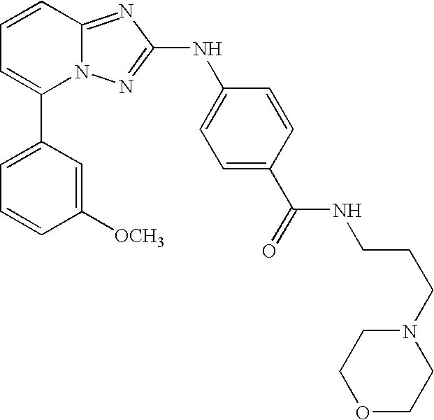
C1(C2=CC=CC3=NC(NC4=CC=C(C(=O)NCCCN5CCOCC5)C=C4)=NN23)=CC=CC([OCH3])=C1
